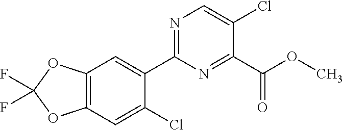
FC1(F)OC2=C(O1)C=C(Cl)C(C1=NC=C(Cl)C(C(=O)OC)=N1)=C2
